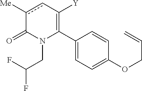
C1(C2=C([Y])cc([Me])C(=O)N2CC(F)F)=CC=C(OCC=C)C=C1
